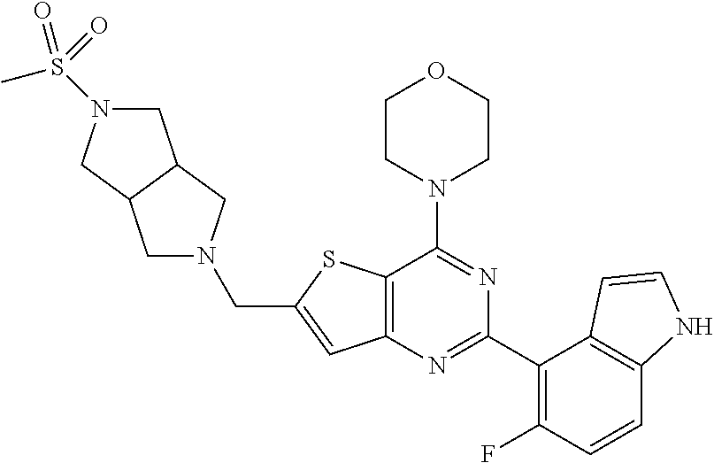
C12=C(N=C(C3=C(F)C=CC4=C3C=CN4)N=C1N1CCOCC1)C=C(CN1CC3C(C1)CN(S(=O)(C)=O)C3)S2
